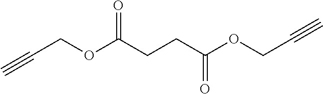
C(COC(CCC(OCC#C)=O)=O)#C
